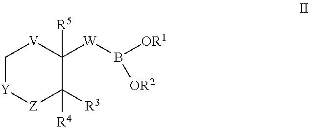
C1[Y][Z]C([R3])([R4])C([R5])([W]B([OR1])[OR2])[V]1
